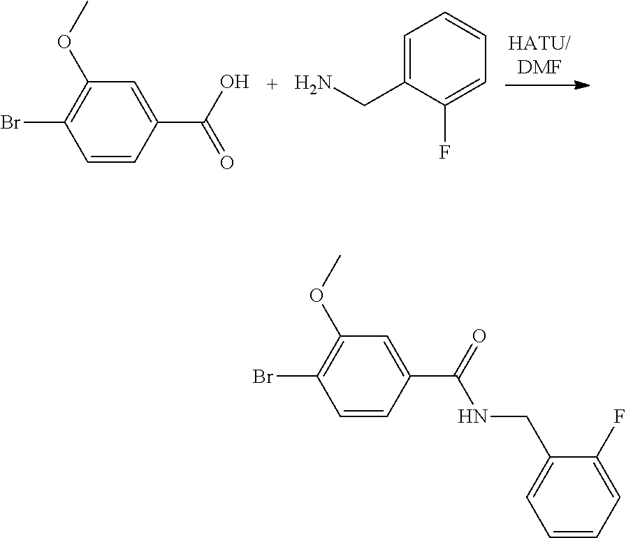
C1=CC(C(O)=O)=CC(OC)=C1Br.C1=C(CN)C(F)=CC=C1.C1=CC(C(NCC2=CC=CC=C2F)=O)=CC(OC)=C1Br
